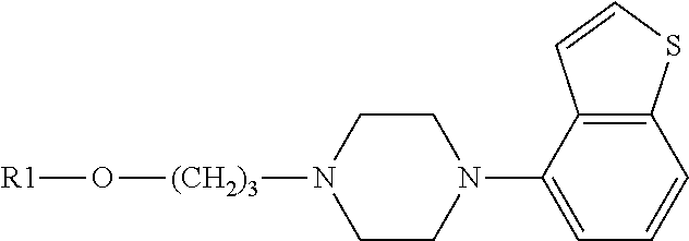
C12=C(C(N3CCN([(CH2)3]O[R1])CC3)=CC=C1)C=CS2
